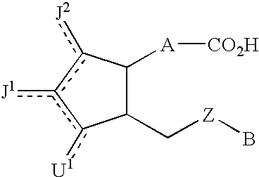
C1(C[Z]B)C([A][CO2H])c([J2])c([J1])c1[U1]
